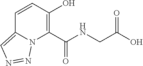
C1=CC(O)=C(C(NCC(O)=O)=O)N2C1=CN=N2
